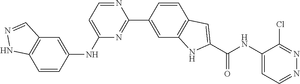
C1=CC(NC2=CC=NC(C3=CC4=C(C=C3)C=C(C(NC3=CC=NN=C3Cl)=O)N4)=N2)=CC2=C1NN=C2
